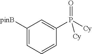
C1([pinB])=CC=CC(P([Cy])(=O)[Cy])=C1
